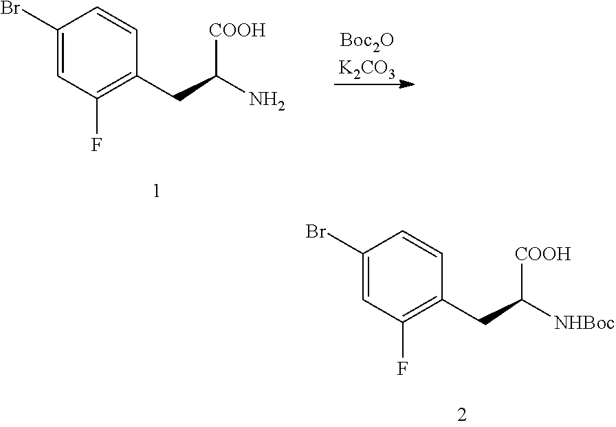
C1(CC([NHBoc])[COOH])=C(F)C=C(Br)C=C1.[Boc2OK2CO3].C1(CC(N)[COOH])=C(F)C=C(Br)C=C1
